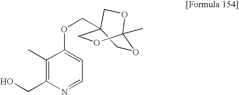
C1C2(COC3=CC=NC(CO)=C3C)COC(C)(O1)OC2
